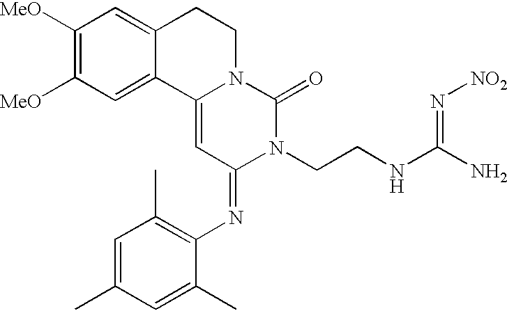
C1([MeO])=C([MeO])C=C2C(=C1)CCN1C2=CC(=NC2=C(C)C=C(C)C=C2C)N(CCNC(N)=N[NO2])C1=O
